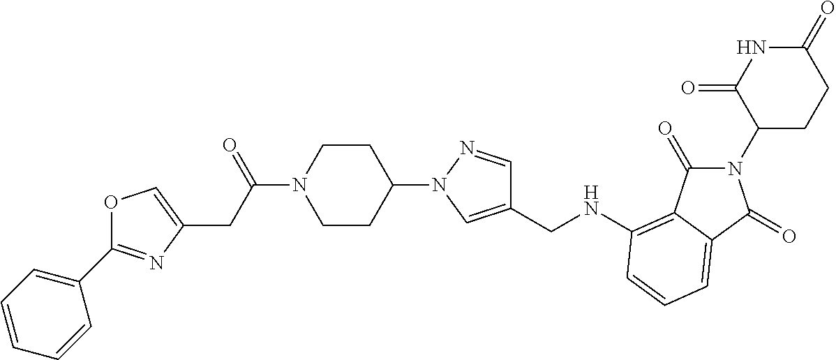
C1(CNC2=C3C(=O)N(C4CCC(=O)NC4=O)C(=O)C3=CC=C2)=CN(C2CCN(C(=O)CC3=COC(C4=CC=CC=C4)=N3)CC2)N=C1
